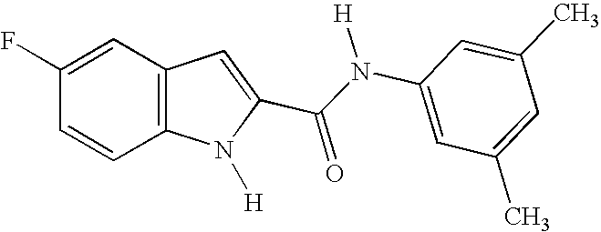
C1=C(F)C=CC2=C1C=C(C(N(C1=CC(C)=CC(C)=C1)[H])=O)N2[H]
